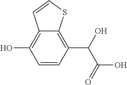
C1=CC(C(O)C(=O)O)=C2C(=C1O)C=CS2
